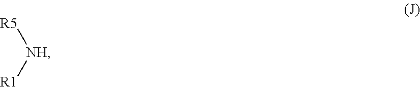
[R5][NH][R1]
